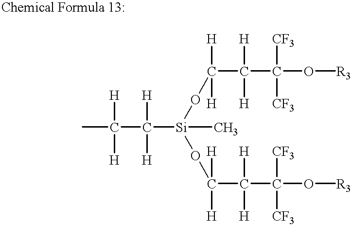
CC(C([Si](C)(OC(C(C(O[R3])([CF3])[CF3])([H])[H])([H])[H])OC(C(C(O[R3])([CF3])[CF3])([H])[H])([H])[H])([H])[H])([H])[H]
